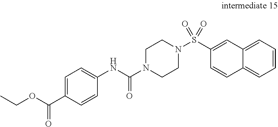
C1=C(C(OCC)=O)C=CC(NC(N2CCN(S(=O)(=O)C3=CC4=CC=CC=C4C=C3)CC2)=O)=C1
